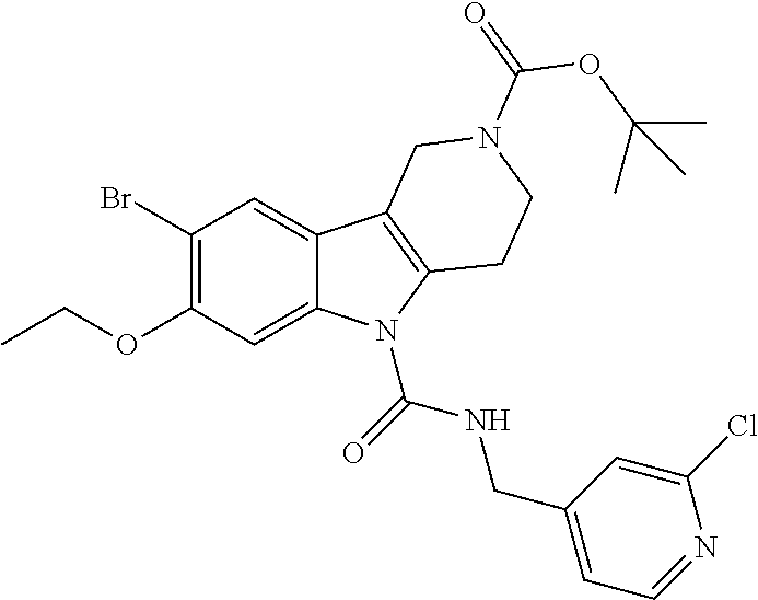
C(OC1=C(Br)C=C2C(=C1)N(C(=O)NCC1=CC=NC(Cl)=C1)C1=C2CN(C(OC(C)(C)C)=O)CC1)C
